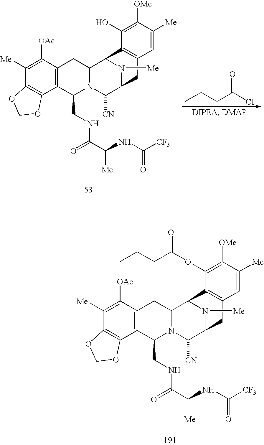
C1([Me])=C([OAc])C2=C(C3=C1OCO3)C(CNC(C([Me])NC([CF3])=O)=O)N1C(C2)C2N([Me])C(C1[CN])CC1=C2C(O)=C([OMe])C([Me])=C1.CCCC(Cl)=O.C1([Me])=C([OAc])C2=C(C3=C1OCO3)C(CNC(C([Me])NC([CF3])=O)=O)N1C(C2)C2N([Me])C(C1[CN])CC1=C2C(OC(CCC)=O)=C([OMe])C([Me])=C1
